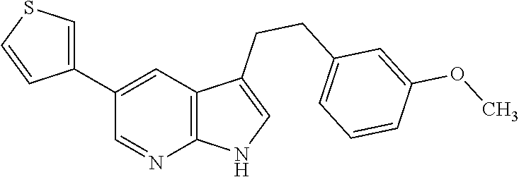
C1(C2=CSC=C2)=CC2=C(N=C1)NC=C2CCC1=CC=CC(OC)=C1
